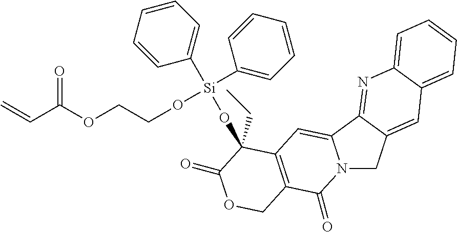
C=CC(OCCO[Si](C1=CC=CC=C1)(C1=CC=CC=C1)OC1(CC)C2=C(C(=O)N3CC4=CC5=CC=CC=C5N=C4C3=C2)COC1=O)=O
